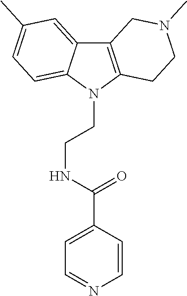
C12=C(N(CCNC(C3=CC=NC=C3)=O)C3=CC=C(C)C=C13)CCN(C)C2
